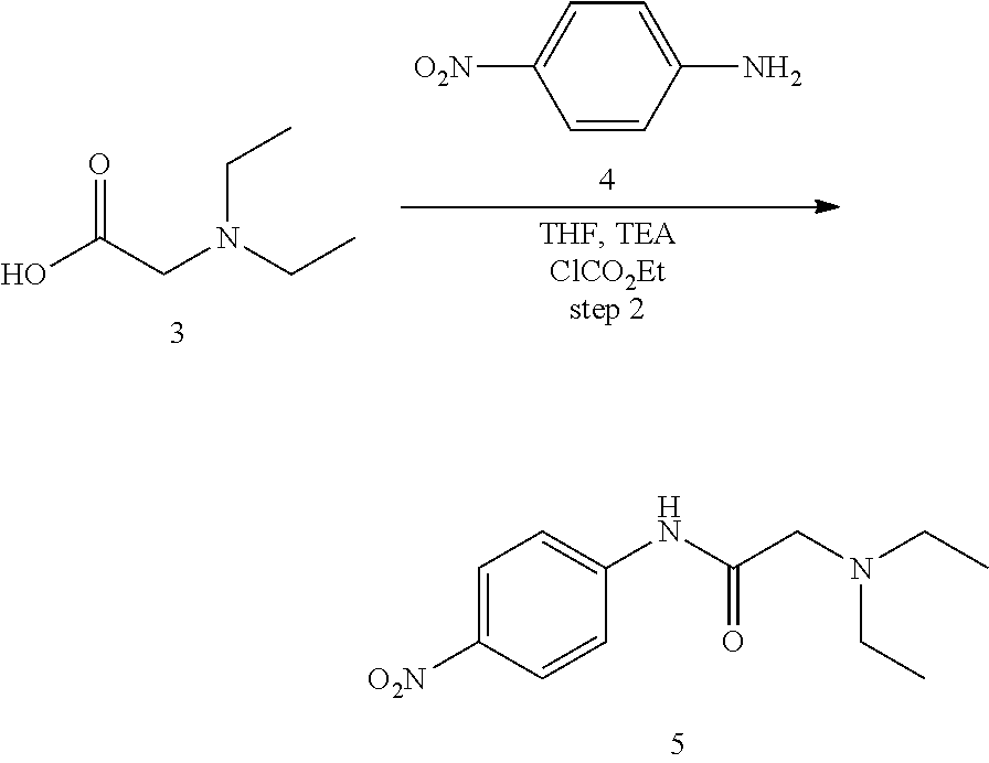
C1(NC(CN(CC)CC)=O)=CC=C([O2N])C=C1.C1=CC(N)=CC=C1[O2N].O=C(O)CN(CC)CC
